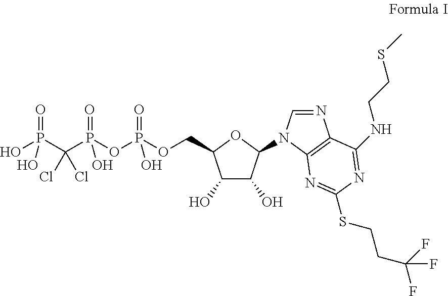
OP(C(P(OP(OCC1C(O)C(O)C(N2C=NC3=C2N=C(SCCC(F)(F)F)N=C3NCCSC)O1)(O)=O)(O)=O)(Cl)Cl)(O)=O
